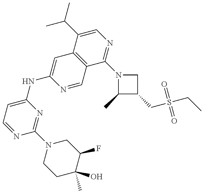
N1=CC=C(NC2=CC3=C(C=N2)C(N2C(C)C(CS(CC)(=O)=O)C2)=NC=C3C(C)C)N=C1N1CCC(O)(C)C(F)C1
